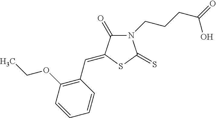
N1(CCCC(=O)O)C(=O)C(=CC2=C(OCC)C=CC=C2)SC1=S
